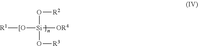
[R1][[O][Si]([OR4])(O[R2])O[R3]
